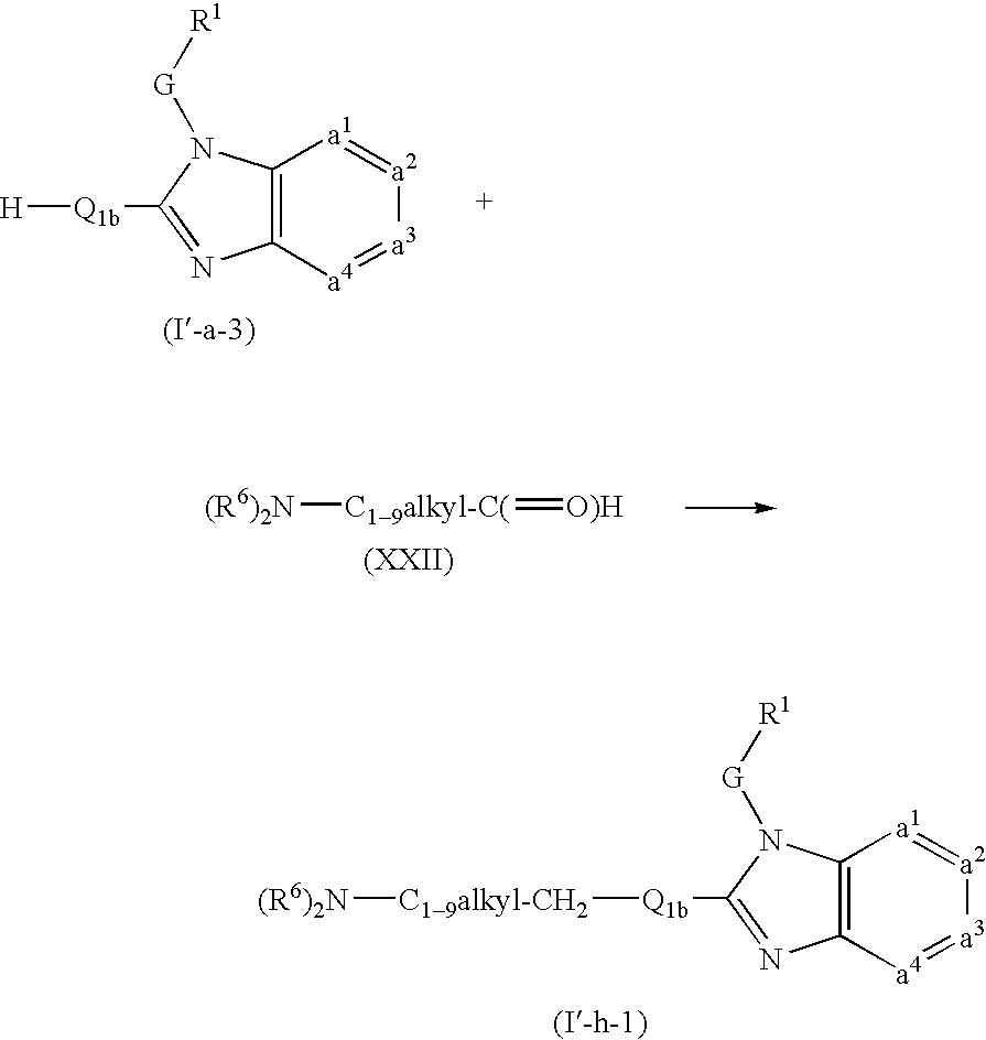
C12=C([a4]=[a3][a2]=[a1]1)N=C([Q1b][H])N2[G][R1].C12=C([a4]=[a3][a2]=[a1]1)N=C([Q1b][C19alkyl-CH2][(R6)2N])N2[G][R1].[(R6)2N][C19alkyl-C(]=[O)H]
